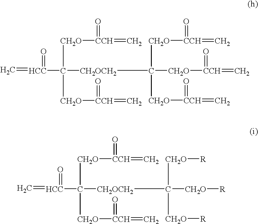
C=[HCC](=O)C([CH2O][CCH](=O)=C)([CH2O][CCH](=O)=C)[CH2OCH2]C([CH2O][CCH](=O)=C)([CH2O][CCH](=C)=O)[CH2O][CCH](=O)=C.C=[HCC](=O)C([CH2O][CCH](=O)=C)([CH2O][CCH](=O)=C)[CH2OCH2]C([CH2O][R])([CH2O][R])[CH2O][R]
